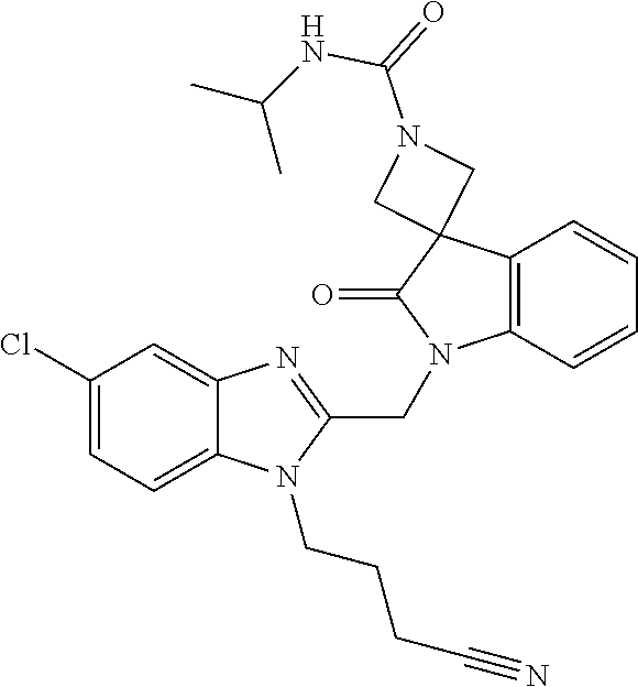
C1(Cl)=CC=C2C(=C1)N=C(CN1C3=C(C=CC=C3)C3(C1=O)CN(C(=O)NC(C)C)C3)N2CCCC#N
